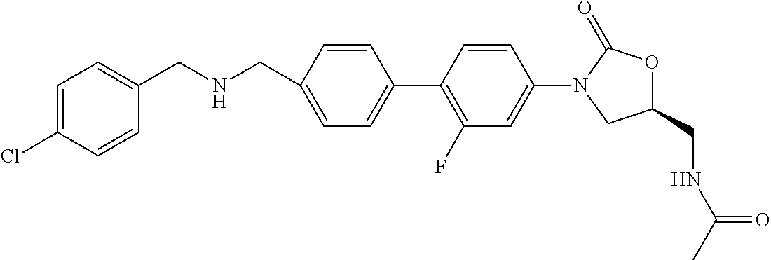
C1(CNCC2=CC=C(Cl)C=C2)=CC=C(C2=C(F)C=C(N3C(=O)OC(CNC(C)=O)C3)C=C2)C=C1
